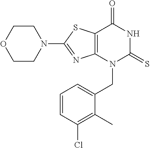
C1CN(C2=NC3=C(S2)C(=O)NC(=S)N3CC2=CC=CC(Cl)=C2C)CCO1
